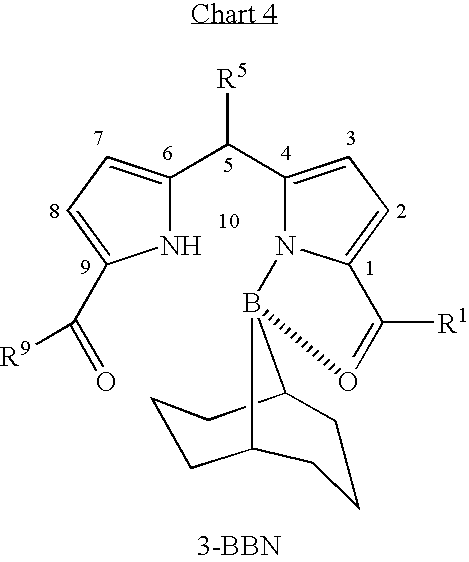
C1(C(C2=CC=C(C([R9])=O)N2)[R5])=CC=C2N1B1(O=C2[R1])C2CCCC1CCC2.[3-BBN]
